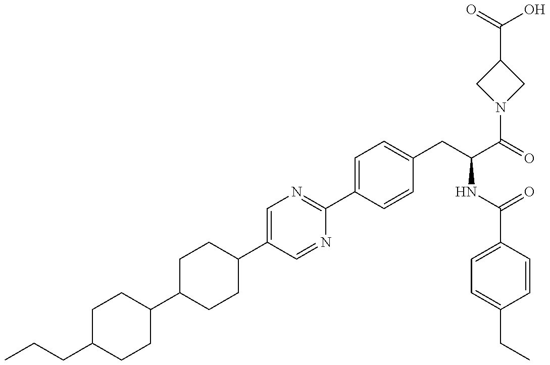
C1(C2CCC(C3=CN=C(C4=CC=C(CC(NC(=O)C5=CC=C(CC)C=C5)C(N5CC(C(O)=O)C5)=O)C=C4)N=C3)CC2)CCC(CCC)CC1
